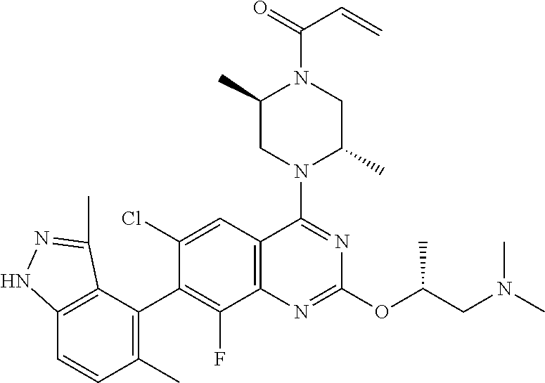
C12=C(C(C3=C(F)C4=C(C=C3Cl)C(N3C(C)CN(C(C=C)=O)C(C)C3)=NC(OC(C)CN(C)C)=N4)=C(C)C=C1)C(C)=NN2
